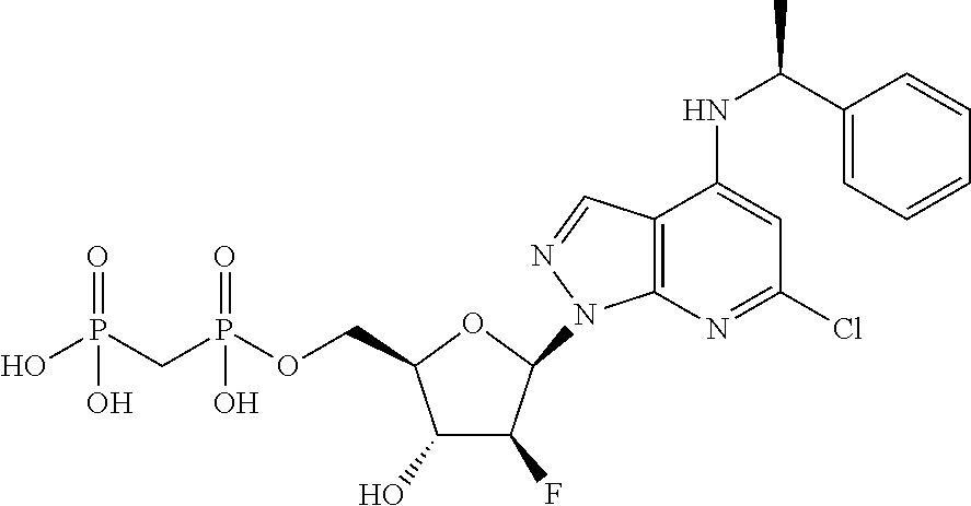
C1(O)C(F)C(N2C3=C(C(NC(C)C4=CC=CC=C4)=CC(Cl)=N3)C=N2)OC1COP(CP(O)(=O)O)(=O)O
